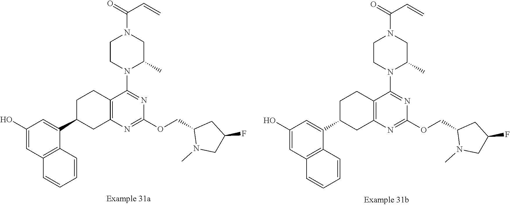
C1=CC=CC2=C1C=C(O)C=C2C1CC2=C(CC1)C(N1C(C)CN(C(=O)C=C)CC1)=NC(OCC1N(C)CC(F)C1)=N2.C1=CC=CC2=C1C=C(O)C=C2C1CC2=C(CC1)C(N1C(C)CN(C(=O)C=C)CC1)=NC(OCC1N(C)CC(F)C1)=N2
